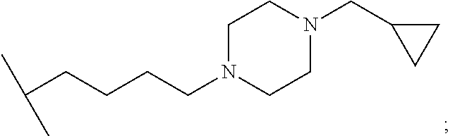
CC(CCCCN1CCN(CC2CC2)CC1)C
